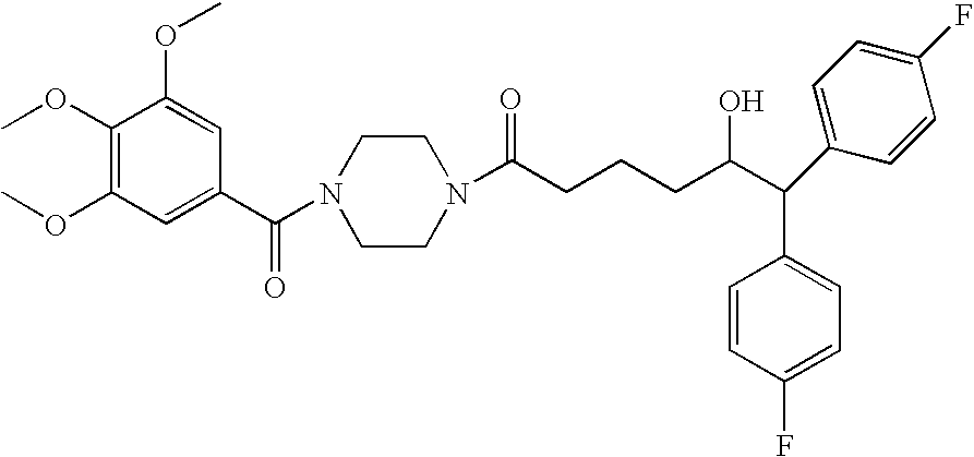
C1(OC)=C(OC)C=C(C(N2CCN(C(CCCC(C(C3=CC=C(F)C=C3)C3=CC=C(F)C=C3)O)=O)CC2)=O)C=C1OC
